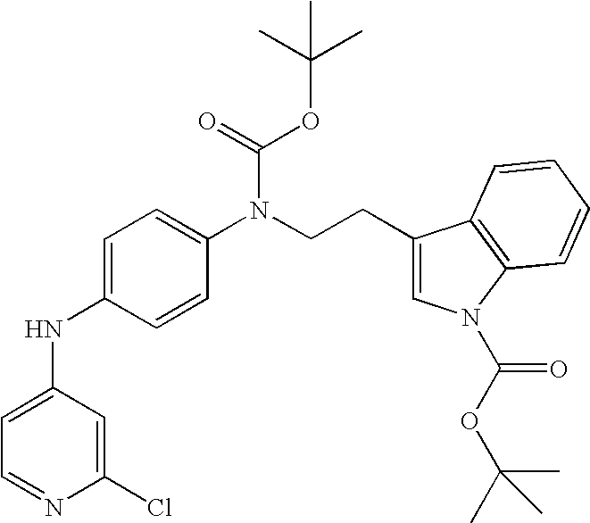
C1=C(NC2=CC=NC(Cl)=C2)C=CC(N(CCC2=CN(C(OC(C)(C)C)=O)C3=C2C=CC=C3)C(OC(C)(C)C)=O)=C1
